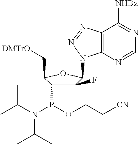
C1(F)C(P(OCC[CN])N(C(C)C)C(C)C)C(C[DMTrO])OC1N1C2=C(N=N1)C([NHBz])=NC=N2
